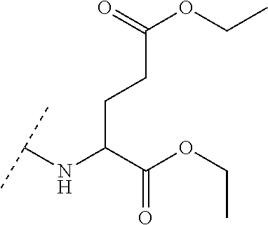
C(C(C(OCC)=O)NC(C)C)CC(OCC)=O
